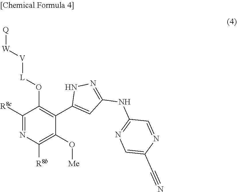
C1([R8c])=NC([R8b])=C(O[Me])C(C2=CC(NC3=NC=C(C#N)N=C3)=NN2)=C1O[L][V][W][Q]
